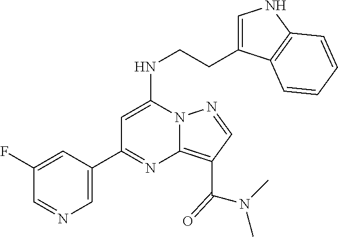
C1(C2=NC3=C(C(=O)N(C)C)C=NN3C(NCCC3=CNC4=C3C=CC=C4)=C2)=CN=CC(F)=C1
